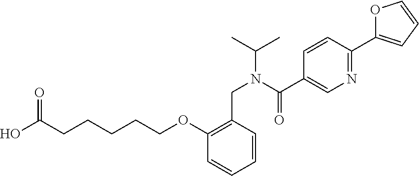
OC(CCCCCOC1=C(CN(C(C)C)C(C2=CN=C(C3=CC=CO3)C=C2)=O)C=CC=C1)=O
